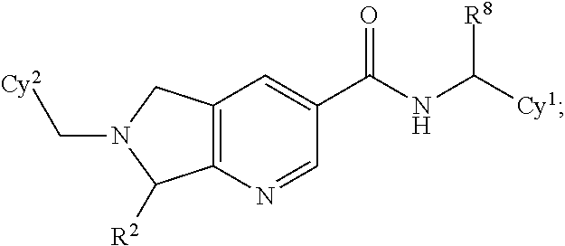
C12=C(N=CC(C(NC([Cy1])[R8])=O)=C1)C([R2])N(C[Cy2])C2
